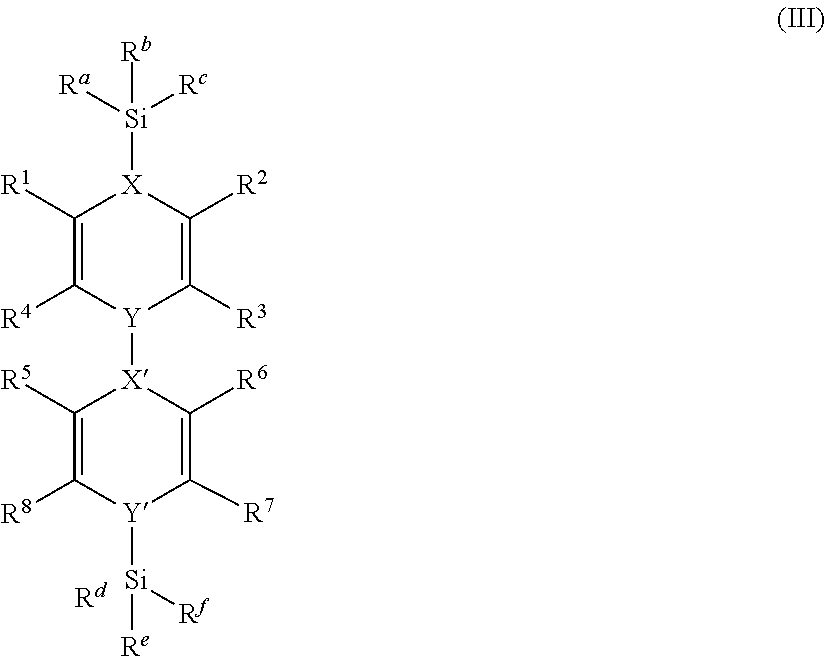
C1([R1])=C([R4])[Y]([X]2C([R5])=C([R8])[Y]([Si]([Rf])[Re])C([R7])=C2[R6])C([R3])=C([R2])[X]1[Si]([Rc])([Ra])[Rb].[Rd]
